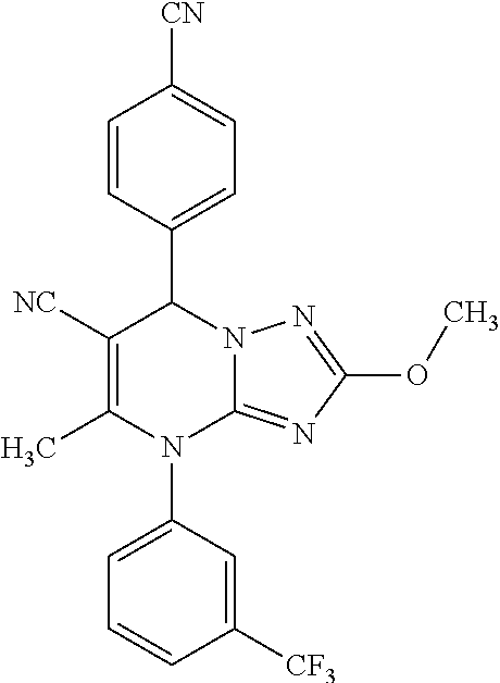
C1=CC(C2C([NC])=C(C)N(C3=CC=CC([CF3])=C3)C3=NC(OC)=NN23)=CC=C1[CN]
